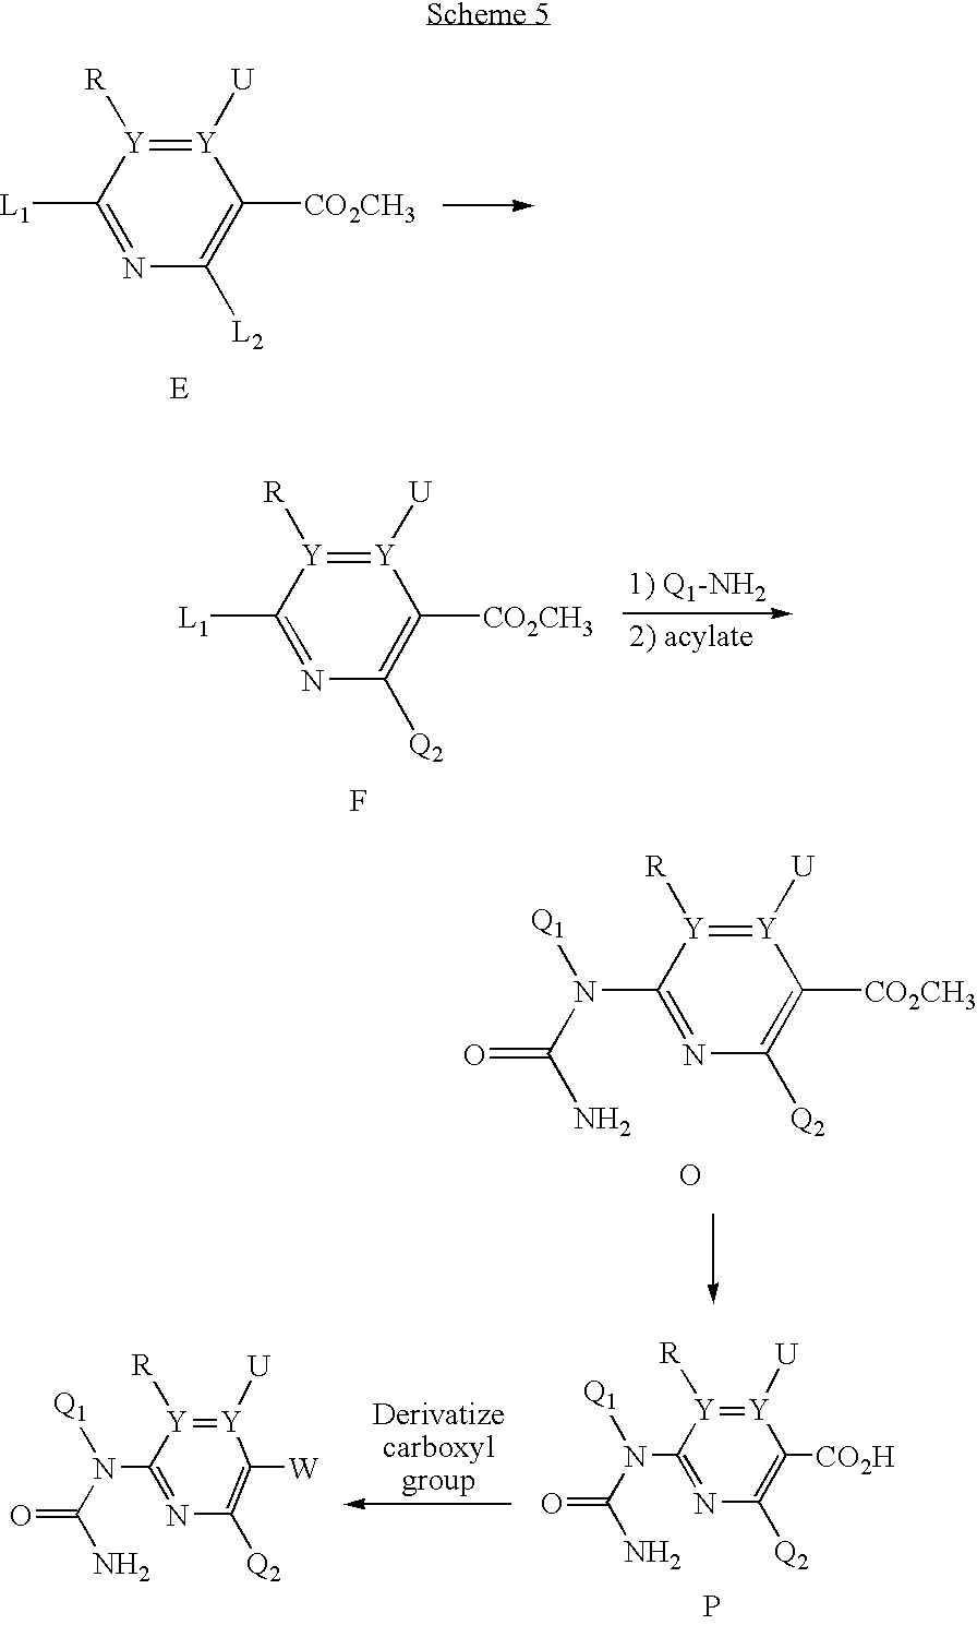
[Y]1([U])=[Y]([R])C([L1])=NC([L2])=C1[CO2CH3].[Y]1([U])=[Y]([R])C([L1])=NC([Q2])=C1[CO2CH3].F.[Y]1([U])=[Y]([R])C(N(C(N)=O)[Q1])=NC([Q2])=C1[CO2CH3].O.[Y]1([U])=[Y]([R])C(N(C(N)=O)[Q1])=NC([Q2])=C1[CO2H].P.[Y]1([U])=[Y]([R])C(N(C(N)=O)[Q1])=NC([Q2])=C1[W]
